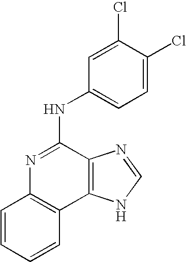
C1=CC=CC2=C1N=C(NC1=CC=C(Cl)C(Cl)=C1)C1=C2NC=N1
